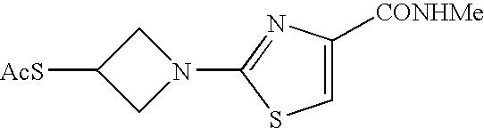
[AcS]C1CN(C2=NC([CONHMe])=CS2)C1
